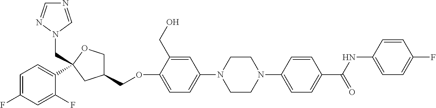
C1=C(F)C=C(F)C(C2(CN3N=CN=C3)OCC(COC3=CC=C(N4CCN(C5=CC=C(C(NC6=CC=C(F)C=C6)=O)C=C5)CC4)C=C3CO)C2)=C1
